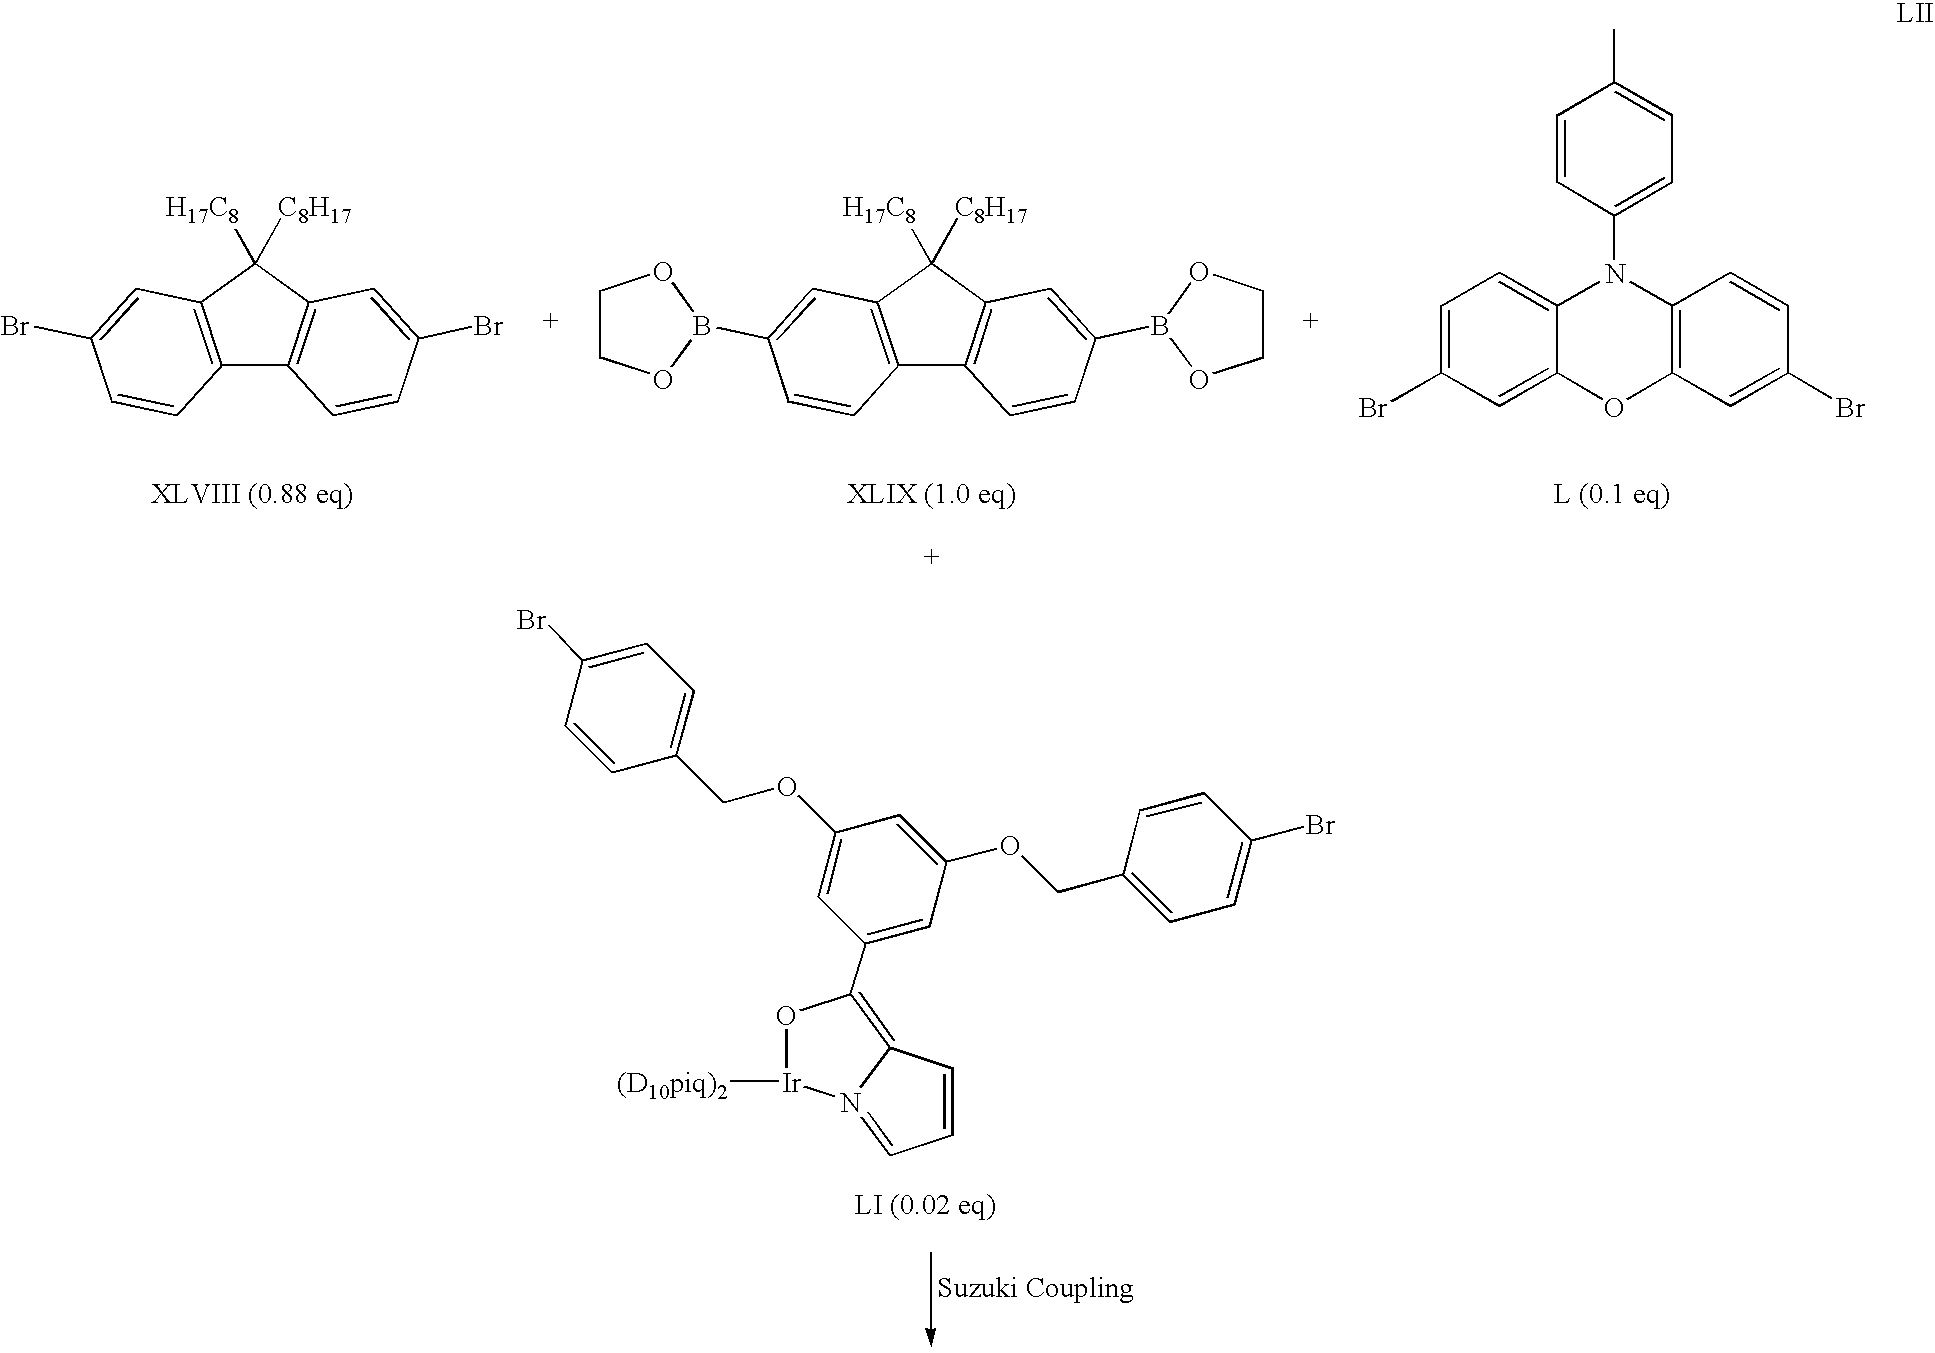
C1=CC(Br)=CC=C1COC1=CC(C2=C3C=CC=N3[Ir]([(D10piq)2])O2)=CC(OCC2=CC=C(Br)C=C2)=C1.C12=C(C([H17C8])([C8H17])C3=C1C=CC(B1OCCO1)=C3)C=C(B1OCCO1)C=C2.C12=C(C([H17C8])([C8H17])C3=C1C=CC(Br)=C3)C=C(Br)C=C2.C1=C(Br)C=C2C(=C1)N(C1=CC=C(C)C=C1)C1=C(O2)C=C(Br)C=C1
